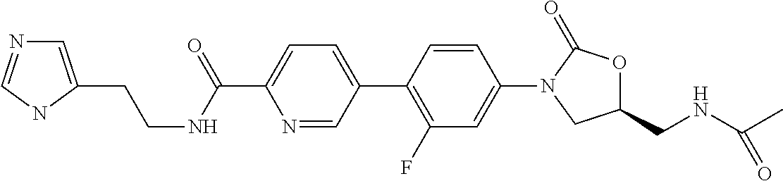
C1(C(NCCC2=CN=CN2)=O)=CC=C(C2=C(F)C=C(N3C(=O)OC(CNC(C)=O)C3)C=C2)C=N1
